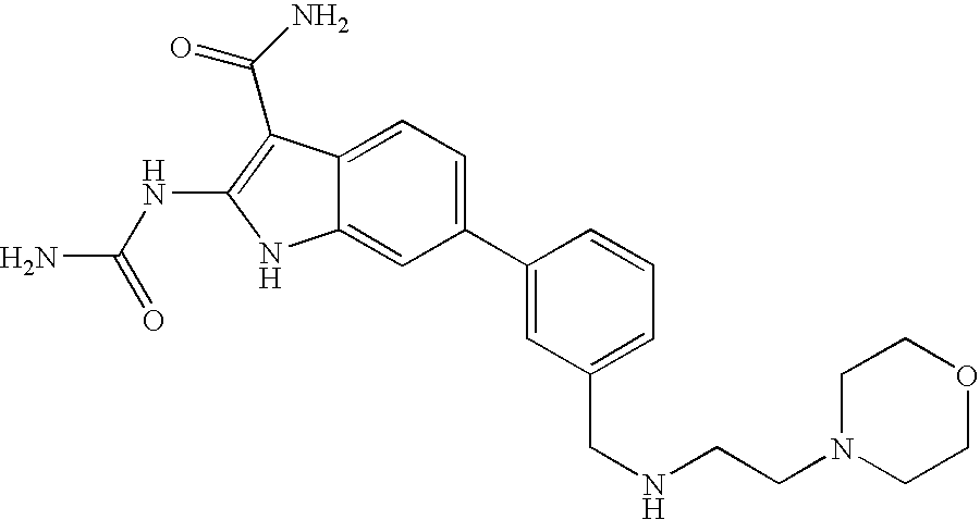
C1(C2=CC(CNCCN3CCOCC3)=CC=C2)=CC=C2C(=C1)NC(NC(N)=O)=C2C(N)=O
